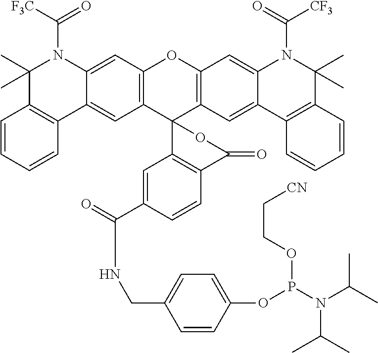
C12=C(C=C3C(=C1)C1=C(C=CC=C1)C(C)(C)N3C([F3C])=O)OC1=C(C23C2=C(C=CC(C(=O)NCC4=CC=C(OP(N(C(C)C)C(C)C)OCC[CN])C=C4)=C2)C(=O)O3)C=C2C(=C1)N(C(=O)[CF3])C(C)(C)C1=C2C=CC=C1
